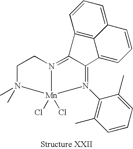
C1(C)=C(N2=C3C(=N4[Mn]2(Cl)(Cl)N(C)(C)CC4)C2=C4C(=CC=C2)C=CC=C34)C(C)=CC=C1
